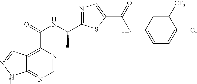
C12=NC=NC(C(NC(C3=NC=C(C(=O)NC4=CC=C(Cl)C([CF3])=C4)S3)C)=O)=C1C=NN2
